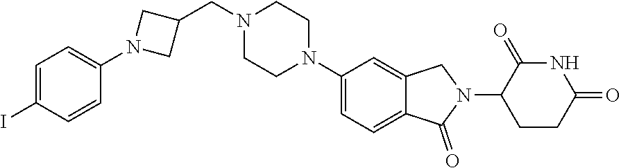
C1=C(I)C=CC(N2CC(CN3CCN(C4=CC=C5C(=C4)CN(C4CCC(=O)NC4=O)C5=O)CC3)C2)=C1
